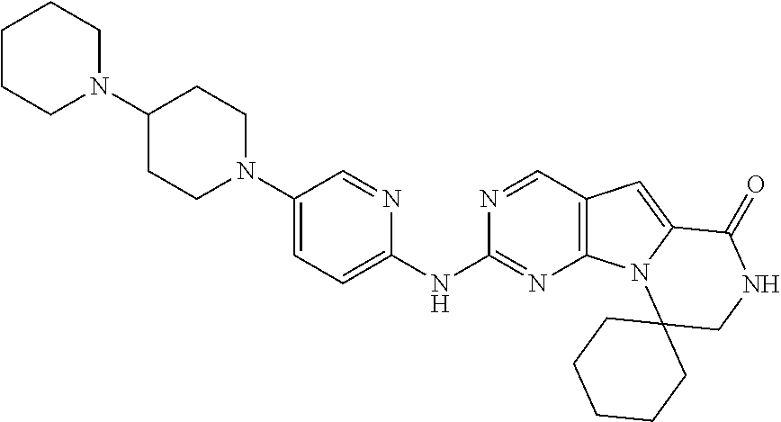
C1(N2CCCCC2)CCN(C2=CC=C(NC3=NC4=C(C=N3)C=C3N4C4(CNC3=O)CCCCC4)N=C2)CC1
